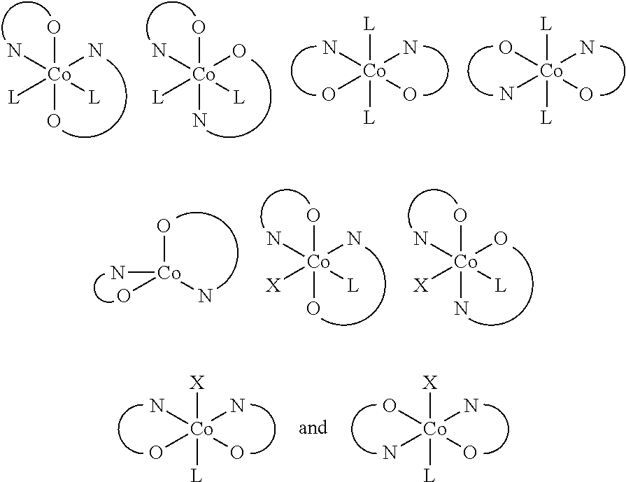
O[Co](O)(N)([L])(N)[L].O[Co](N)(N)([L])(O)[L].[L][Co]([L])(N)(O)(N)O.[L][Co]([L])(O)(N)(N)O.O[Co](N)(O)N.O[Co](N)(N)([X])(O)[L].O[Co](O)(N)([X])(N)[L].[X][Co]([L])(N)(O)(N)O.[X][Co]([L])(O)(N)(N)O
